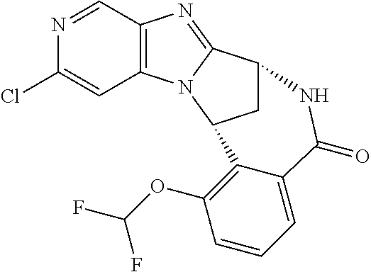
N1=CC2=C(C=C1Cl)N1C(=N2)C2CC1C1=C(OC(F)F)C=CC=C1C(=O)N2
